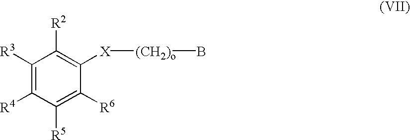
C1([R3])=C([R4])C([R5])=C([R6])C([X][(CH2)o]B)=C1[R2]
